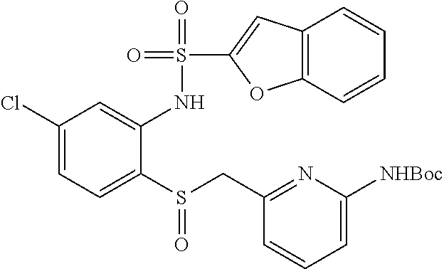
C1(Cl)=CC=C(S(CC2=NC([NHBoc])=CC=C2)=O)C(NS(=O)(=O)C2=CC3=C(O2)C=CC=C3)=C1
